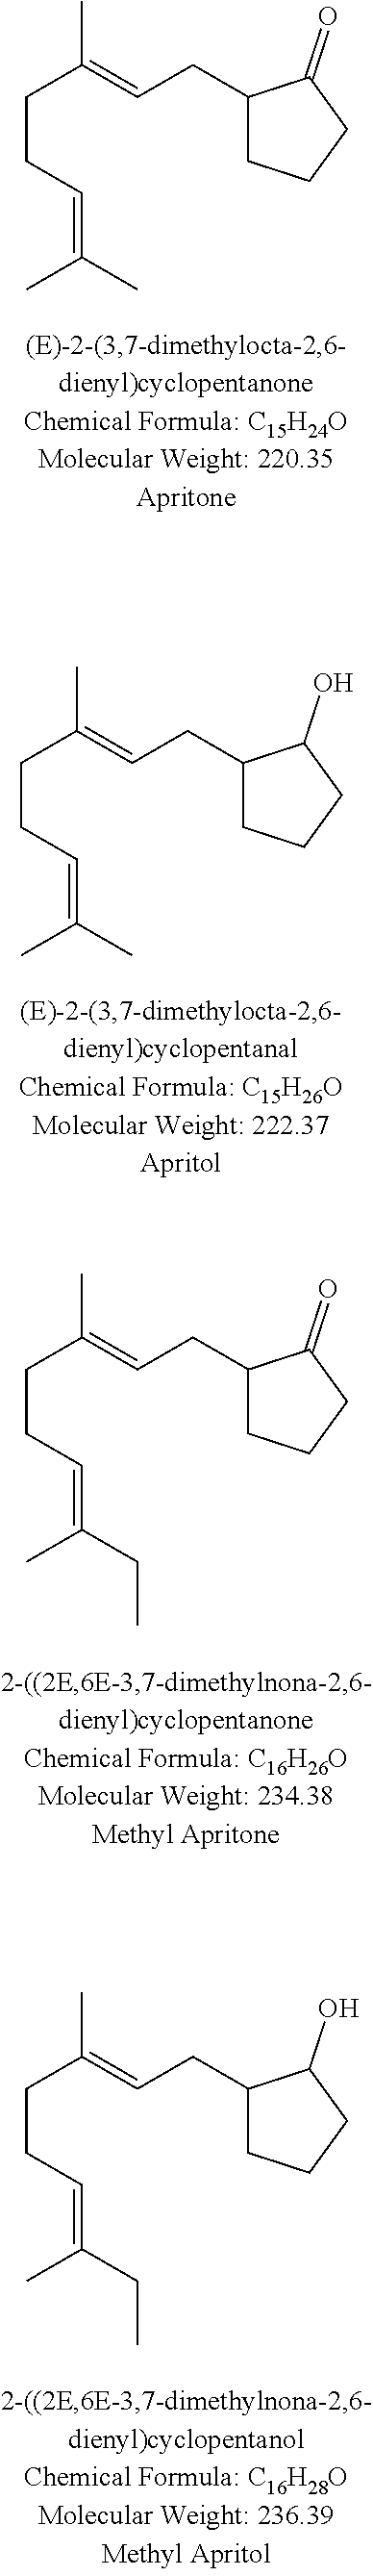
C(CC=C(C)C)C(C)=CCC1CCCC1=O.C(CC=C(C)C)C(C)=CCC1CCCC1O.C(CC=C(C)CC)C(C)=CCC1CCCC1=O.C(CC=C(C)CC)C(C)=CCC1CCCC1O
